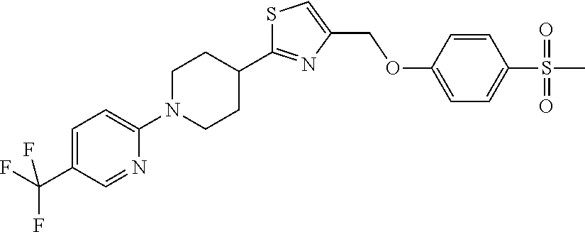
S1C(C2CCN(C3=CC=C(C(F)(F)F)C=N3)CC2)=NC(COC2=CC=C(S(C)(=O)=O)C=C2)=C1
